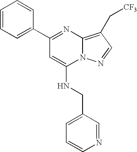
C1=CC=C(C2=NC3=C(C[CF3])C=NN3C(NCC3=CC=CN=C3)=C2)C=C1
